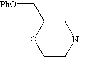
C1CN(C)CC(C[PhO])O1
